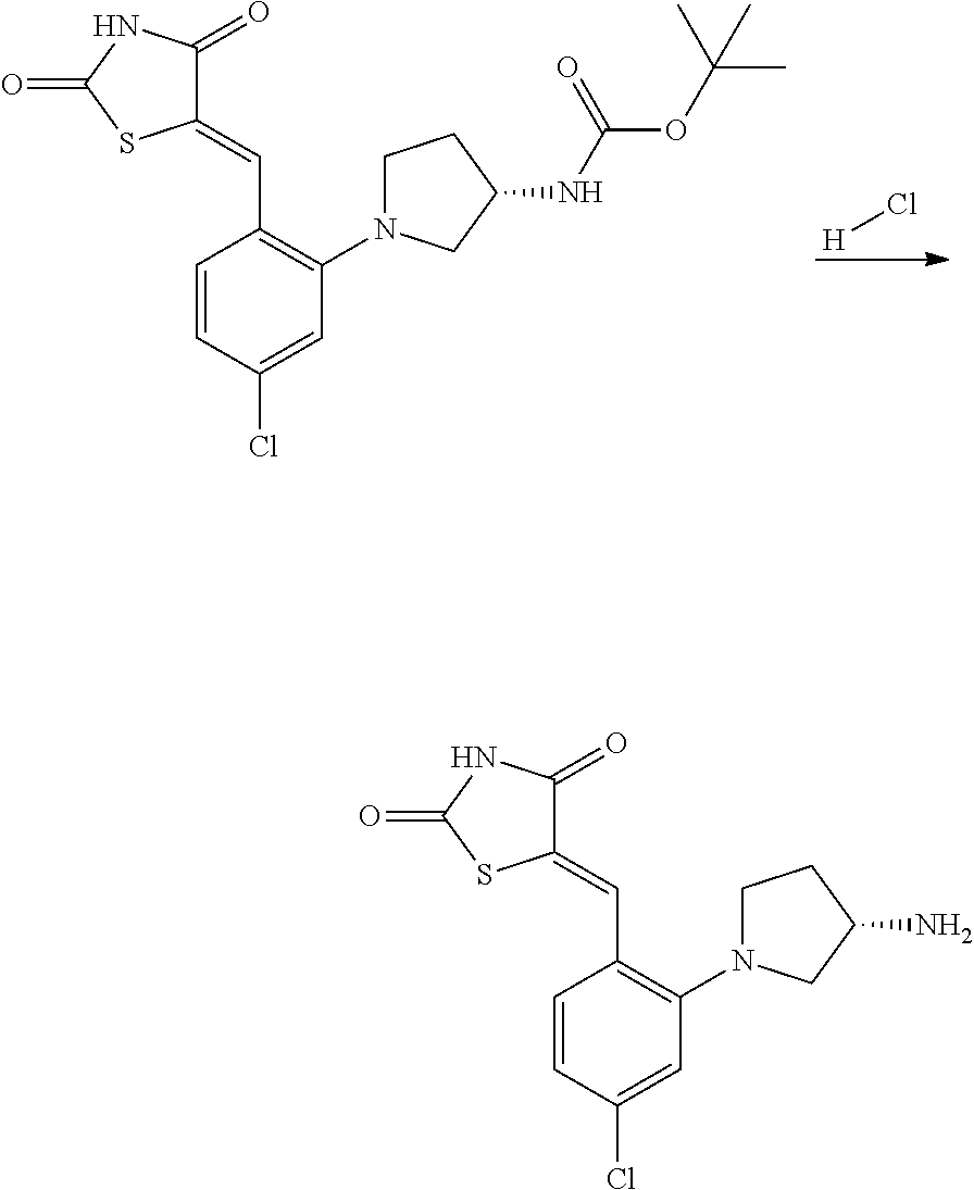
[H]Cl.C1(=CC2=C(N3CCC(NC(OC(C)(C)C)=O)C3)C=C(Cl)C=C2)C(=O)NC(=O)S1.C1(=CC2=C(N3CCC(N)C3)C=C(Cl)C=C2)C(=O)NC(=O)S1
